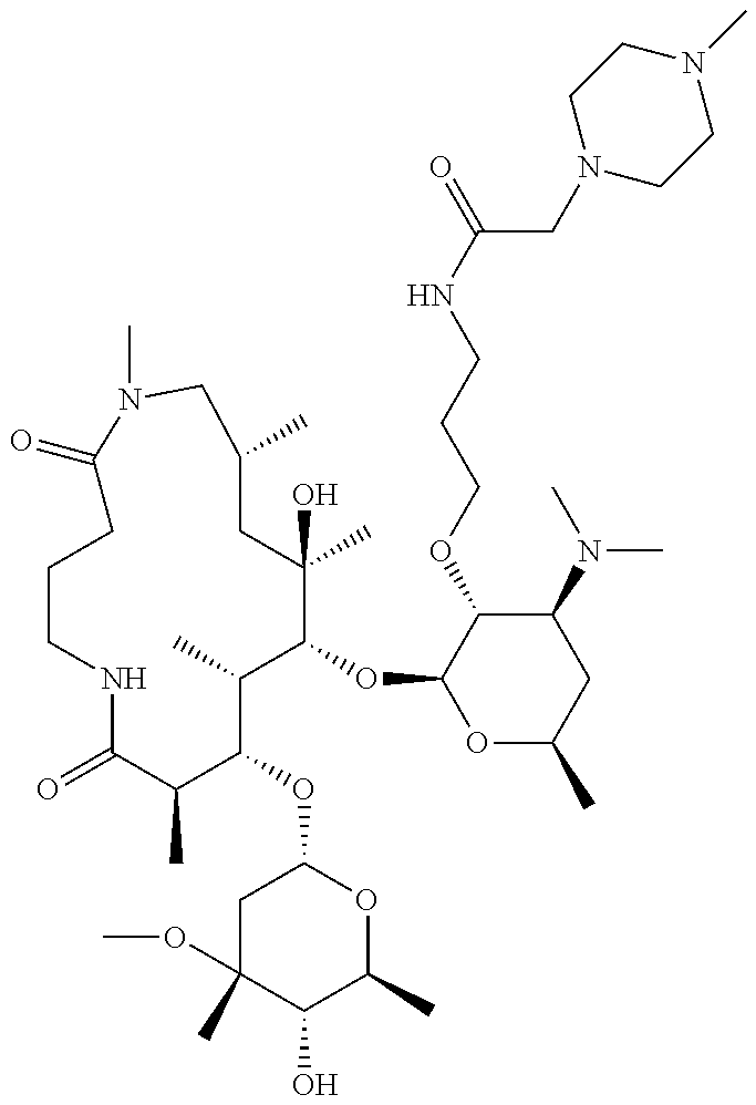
O=C1C(C)C(OC2CC(C)(OC)C(O)C(C)O2)C(C)C(OC2OC(C)CC(N(C)C)C2OCCCNC(=O)CN2CCN(C)CC2)C(C)(O)CC(C)CN(C)C(=O)CCCN1
